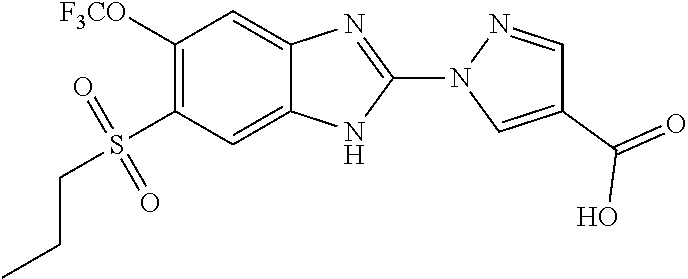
C1([F3CO])=C(S(=O)(=O)CCC)C=C2C(=C1)N=C(N1C=C(C(=O)O)C=N1)N2
